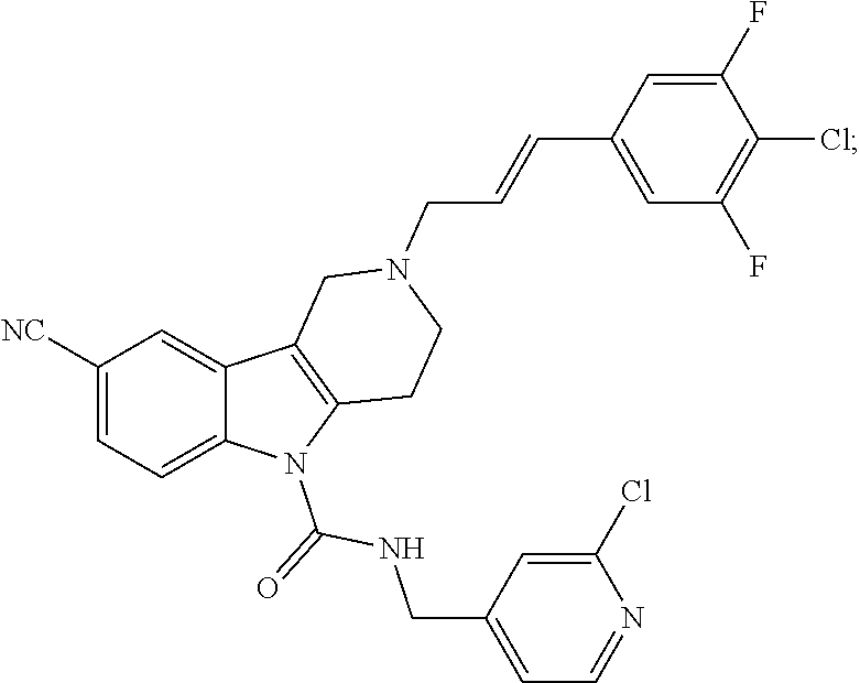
C1([NC])=CC=C2C(=C1)C1=C(N2C(=O)NCC2=CC=NC(Cl)=C2)CCN(CC=CC2=CC(F)=C(Cl)C(F)=C2)C1
